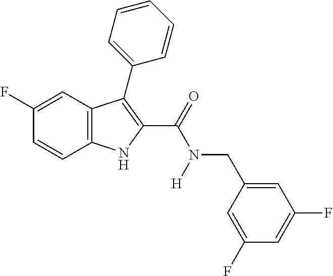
C1(F)=CC2=C(C=C1)NC(C(=O)N(CC1=CC(F)=CC(F)=C1)[H])=C2C1=CC=CC=C1
